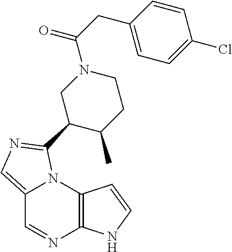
C12=CN=C(C3C(C)CCN(C(CC4=CC=C(Cl)C=C4)=O)C3)N1C1=C(N=C2)NC=C1
